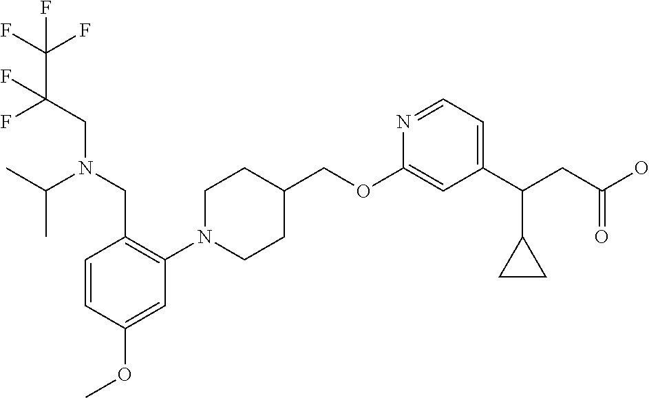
C1(OCC2CCN(C3=C(CN(CC(C(F)(F)F)(F)F)C(C)C)C=CC(OC)=C3)CC2)=CC(C(CC(O)=O)C2CC2)=CC=N1
